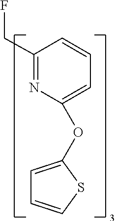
C1(CF)=NC(OC2=CC=CS2)=CC=C1
